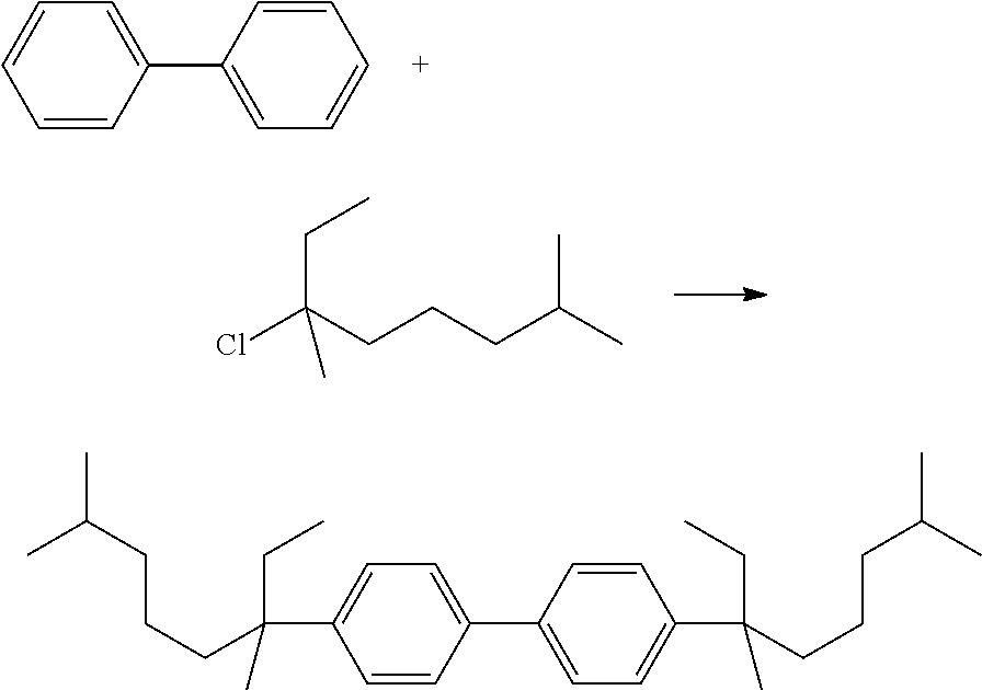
C1=CC(C2=CC=CC=C2)=CC=C1.ClC(CCCC(C)C)(CC)C.C1=CC(C2=CC=C(C(CCCC(C)C)(CC)C)C=C2)=CC=C1C(CCCC(C)C)(C)CC
